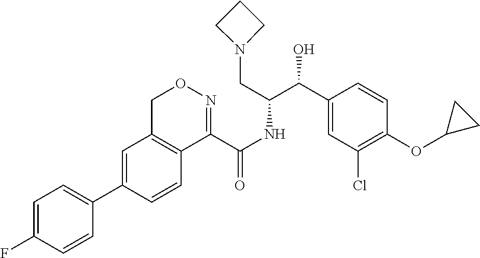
C1=C(C2=CC=C(F)C=C2)C=CC2=C1CON=C2C(NC(C(C1=CC(Cl)=C(OC2CC2)C=C1)O)CN1CCC1)=O
